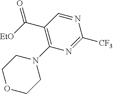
C(C1=C(N2CCOCC2)N=C([CF3])N=C1)([EtO])=O
